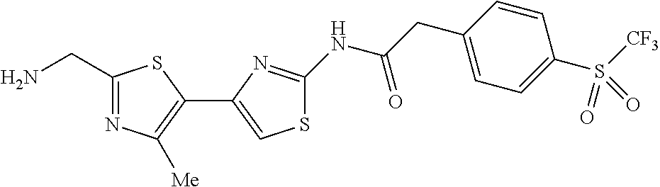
C1(CN)=NC([Me])=C(C2=CSC(NC(CC3=CC=C(S([CF3])(=O)=O)C=C3)=O)=N2)S1
